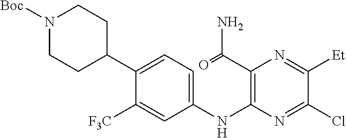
C1(C2CCN([Boc])CC2)=CC=C(NC2=C(C(=O)N)N=C([Et])C(Cl)=N2)C=C1[F3C]
